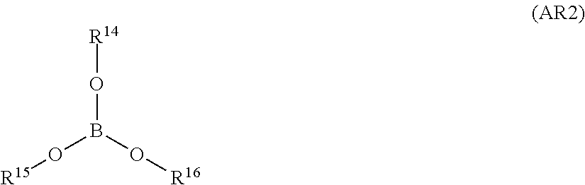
O(B(O[R15])O[R16])[R14]
